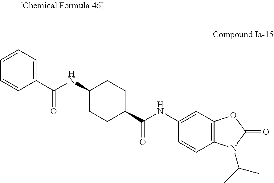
C1=CC=C(C(NC2CCC(C(NC3=CC4=C(C=C3)N(C(C)C)C(=O)O4)=O)CC2)=O)C=C1
